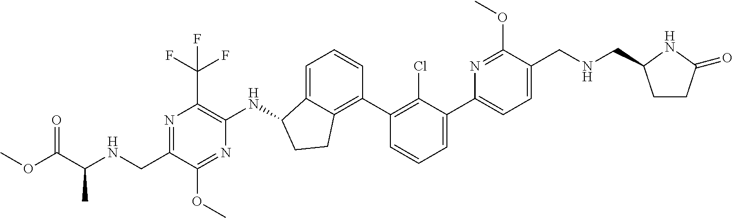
C1(CNC(C(OC)=O)C)=NC(C(F)(F)F)=C(NC2C3=CC=CC(C4=C(Cl)C(C5=CC=C(CNCC6CCC(=O)N6)C(OC)=N5)=CC=C4)=C3CC2)N=C1OC
